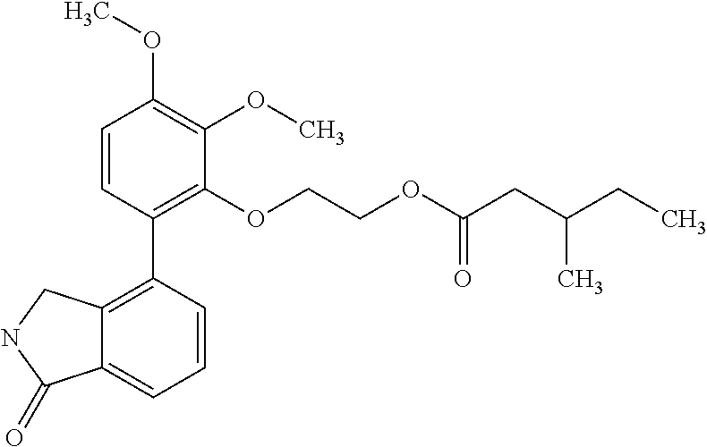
C1=CC(C2=C3C(=CC=C2)C(=O)NC3)=C(OCCOC(CC(CC)C)=O)C(OC)=C1OC
